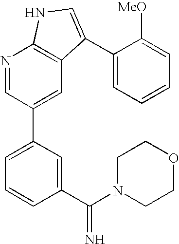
C1(C(N2CCOCC2)=N)=CC(C2=CC3=C(N=C2)NC=C3C2=CC=CC=C2[MeO])=CC=C1
